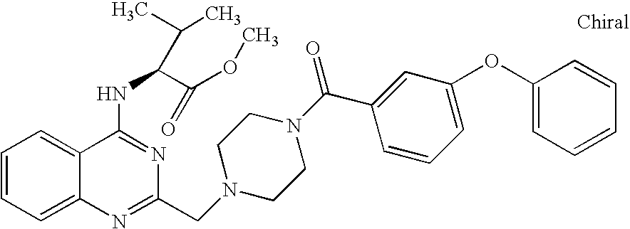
C1=CC=C2C(=C1)C(NC(C(OC)=O)C(C)C)=NC(CN1CCN(C(C3=CC(OC4=CC=CC=C4)=CC=C3)=O)CC1)=N2
